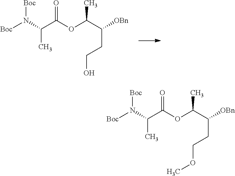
[Boc]N(C(C(OC(C([OBn])CCO)C)=O)C)[Boc].[Boc]N(C(C(OC(C([OBn])CCOC)C)=O)C)[Boc]
